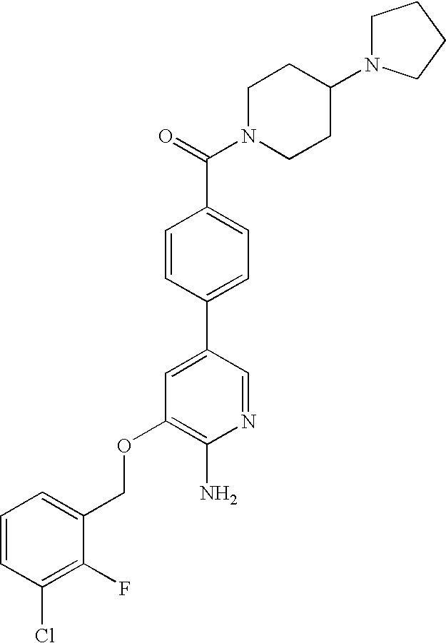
C(OC1=C(N)N=CC(C2=CC=C(C(=O)N3CCC(N4CCCC4)CC3)C=C2)=C1)C1=CC=CC(Cl)=C1F
